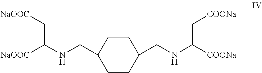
C1CC(CNC([COONa])C[COONa])CCC1CNC([NaOOC])C[NaOOC]
